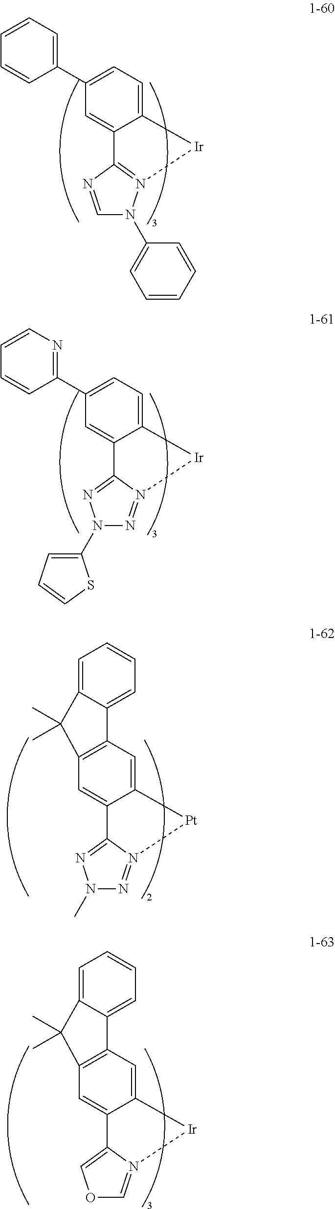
C1=NC2=N(N1C1=CC=CC=C1)[Ir]C1=CC=C(C3=CC=CC=C3)C=C21.N1(C2=CC=CS2)N=N2C(=N1)C1=CC(C3=NC=CC=C3)=CC=C1[Ir]2.N1(C)N=N2C(=N1)C1=CC3=C(C=C1[Pt]2)C1=CC=CC=C1C3(C)C.O1C=N2C(=C1)C1=CC3=C(C=C1[Ir]2)C1=CC=CC=C1C3(C)C
